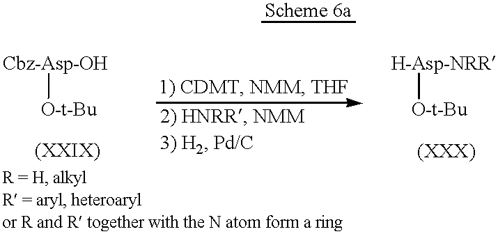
[Cbz-Asp-OH][O-t-Bu].[H-Asp-NRR][O-t-Bu]
